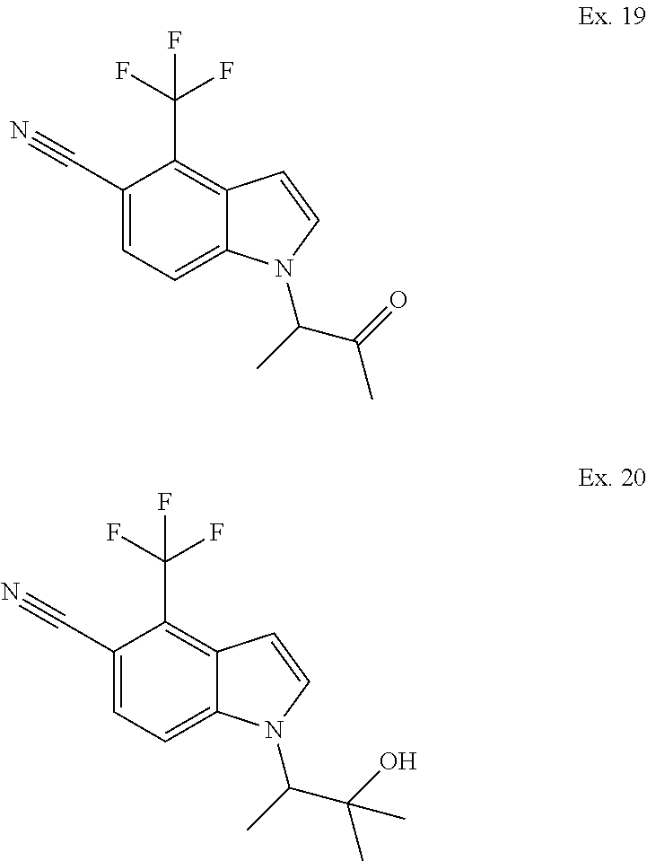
C1(C#N)=CC=C2C(=C1C(F)(F)F)C=CN2C(C(=O)C)C.C1(C#N)=CC=C2C(=C1C(F)(F)F)C=CN2C(C(O)(C)C)C
